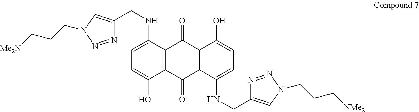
C1=C(NCC2=CN(CCC[Me2N])N=N2)C2=C(C(O)=C1)C(=O)C1=C(C2=O)C(O)=CC=C1NCC1=CN(CCC[NMe2])N=N1
